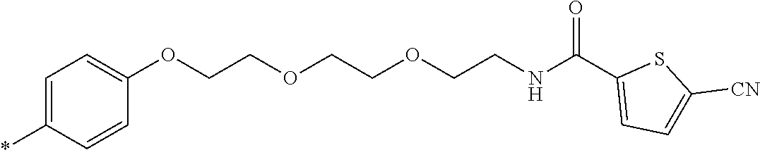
O(CCOCCNC(C1=CC=C([CN])S1)=O)CCOC1=CC=C(*)C=C1
